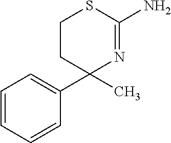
C1=CC=CC=C1C1(C)N=C(N)SCC1
